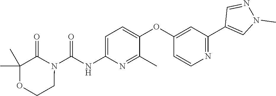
C1=C(NC(N2C(=O)C(C)(C)OCC2)=O)N=C(C)C(OC2=CC(C3=CN(C)N=C3)=NC=C2)=C1
